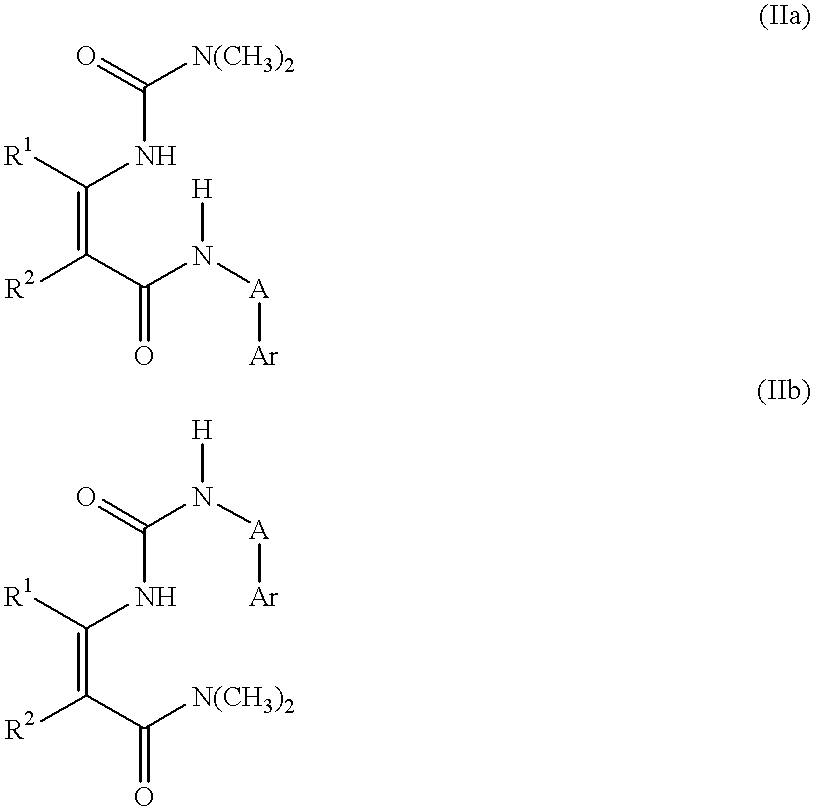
C(=C(C(N([H])[A][Ar])=O)[R2])(NC(=O)[N(CH3)2])[R1].C(=C(C([N(CH3)2])=O)[R2])(NC(=O)N([A][Ar])[H])[R1]
